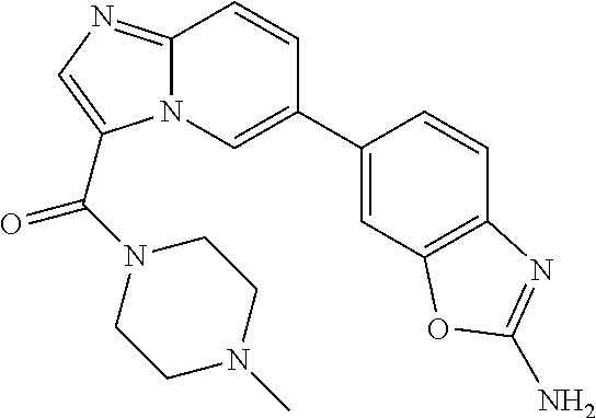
N12C(=NC=C1C(=O)N1CCN(C)CC1)C=CC(C1=CC3=C(C=C1)N=C(N)O3)=C2
